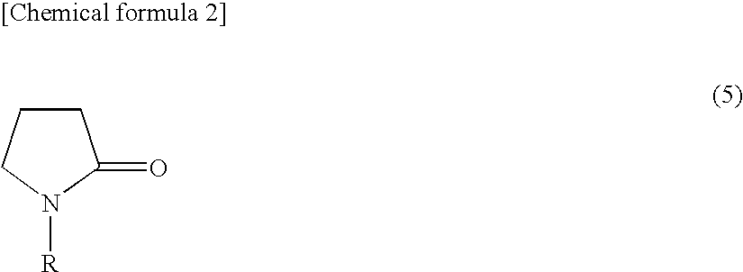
C1CCN([R])C1=O
